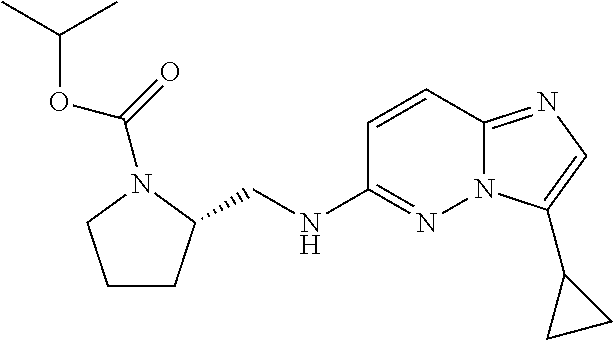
C1CC(CNC2=NN3C(=NC=C3C3CC3)C=C2)N(C(=O)OC(C)C)C1
